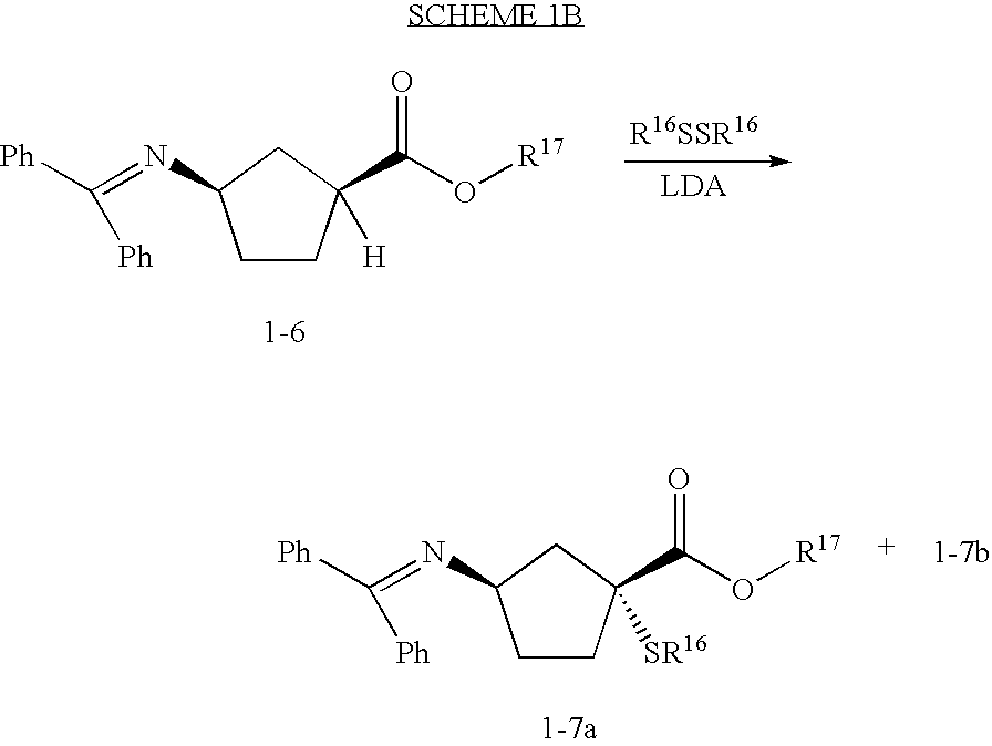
C1CC([H])(C(O[R17])=O)CC1N=C([Ph])[Ph].C1CC([SR16])(C(O[R17])=O)CC1N=C([Ph])[Ph].[1-7b]
